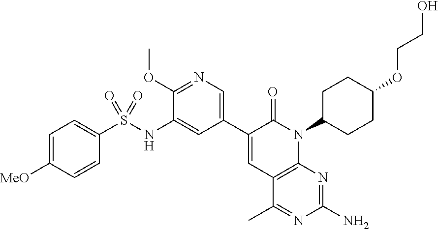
C1=C(C2=CC3=C(N(C4CCC(OCCO)CC4)C2=O)N=C(N)N=C3C)C=C(NS(C2=CC=C([MeO])C=C2)(=O)=O)C(OC)=N1
